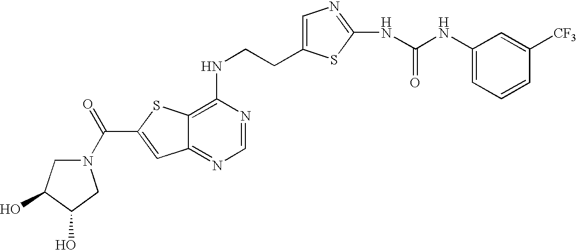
C12=NC=NC(NCCC3=CN=C(NC(NC4=CC=CC([CF3])=C4)=O)S3)=C1SC(C(N1CC(O)C(O)C1)=O)=C2
